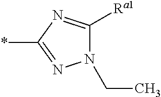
N1(CC)C([Ra1])=NC(*)=N1
